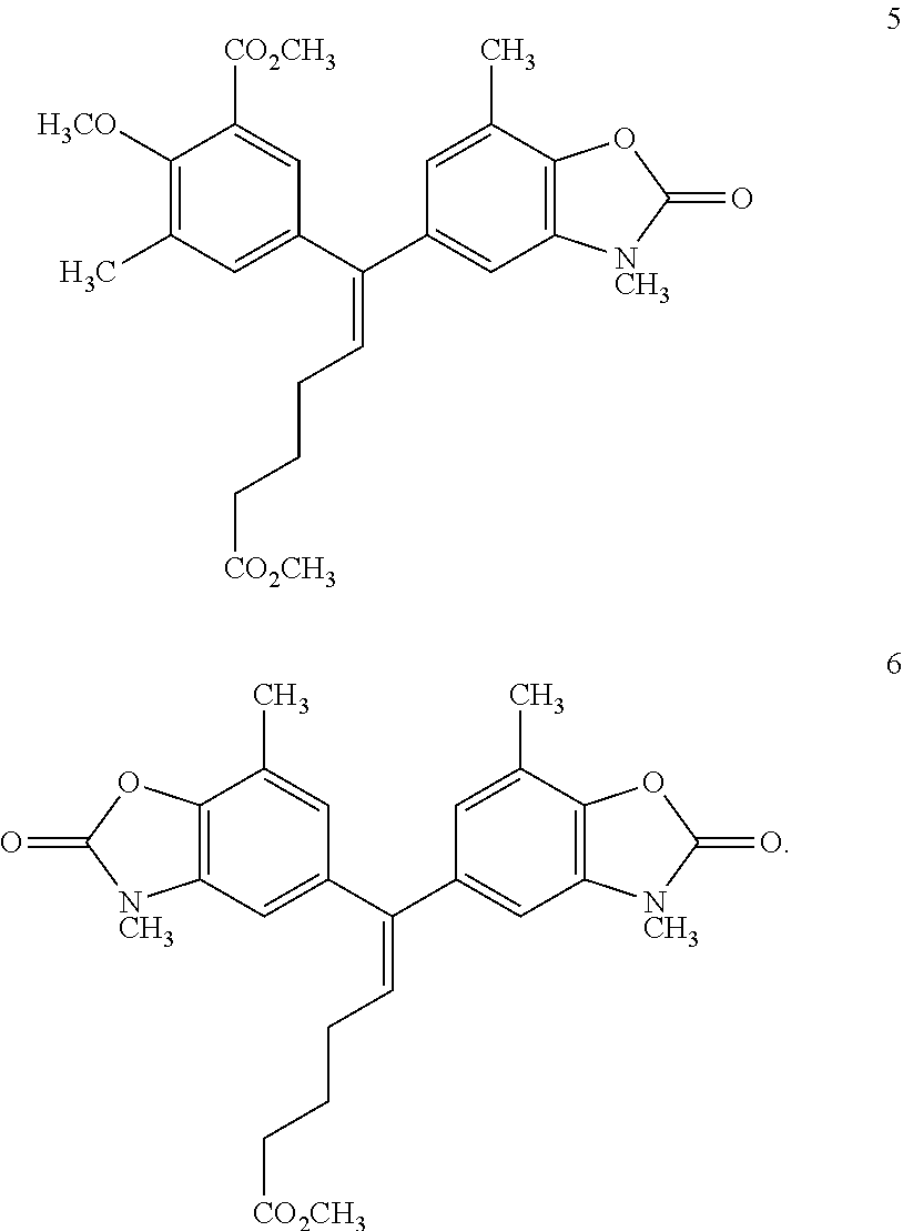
C1([H3CO])=C(C)C=C(C(C2=CC3=C(C(C)=C2)OC(=O)[NCH3]3)=CCCC[CO2CH3])C=C1[CO2CH3].C12=C(C=C(C(C3=CC4=C(C(C)=C3)OC(=O)[NCH3]4)=CCCC[CO2CH3])C=C1C)[NCH3]C(=O)O2
